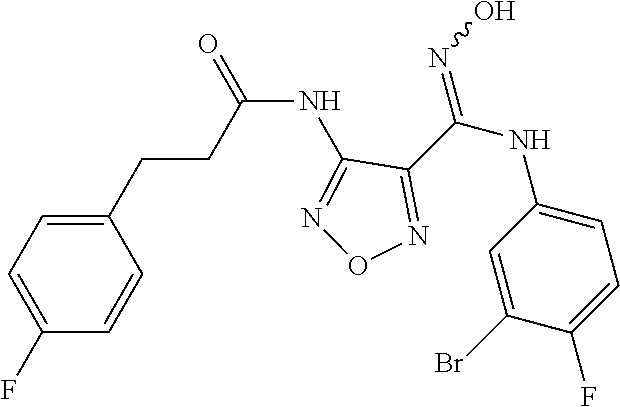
C(NC1=NON=C1C(NC1=CC=C(F)C(Br)=C1)=NO)(=O)CCC1=CC=C(F)C=C1
